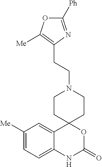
C1([Ph])=NC(CCN2CCC3(CC2)C2=CC([Me])=CC=C2NC(=O)O3)=C([Me])O1
